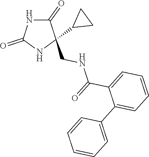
C1(=O)NC(=O)NC1(CNC(C1=CC=CC=C1C1=CC=CC=C1)=O)C1CC1
